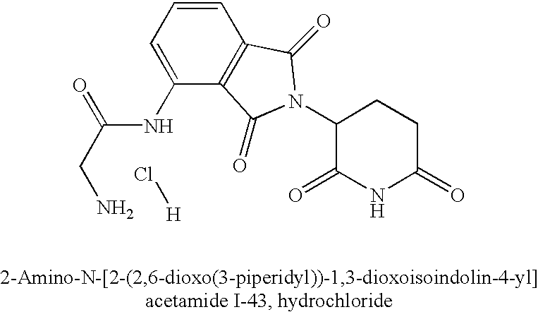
C(NC1=CC=CC2=C1C(=O)N(C1C(=O)NC(=O)CC1)C2=O)(CN)=O.Cl[H]
